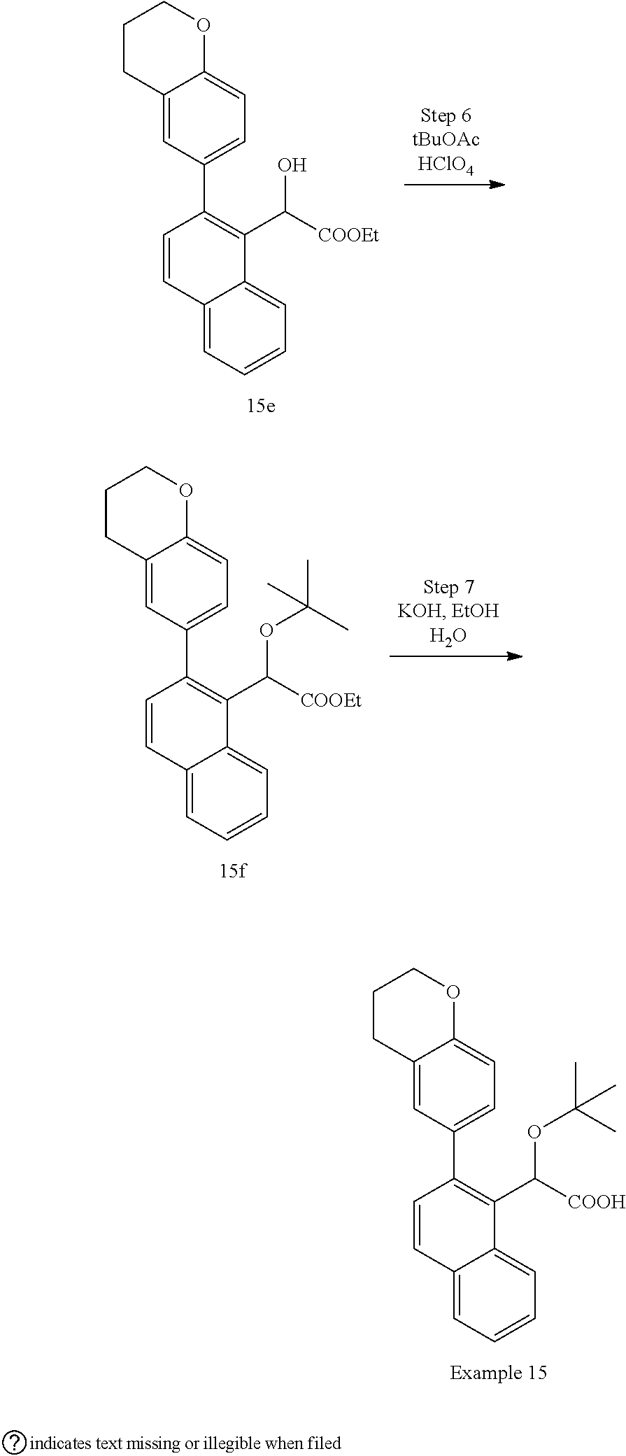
C12=CC=CC=C1C(C([COOEt])O)=C(C1=CC=C3C(=C1)CCCO3)C=C2.C12=CC=CC=C1C(C([COOEt])OC(C)(C)C)=C(C1=CC=C3C(=C1)CCCO3)C=C2.C12=CC=CC=C1C(C([COOH])OC(C)(C)C)=C(C1=CC=C3C(=C1)CCCO3)C=C2
